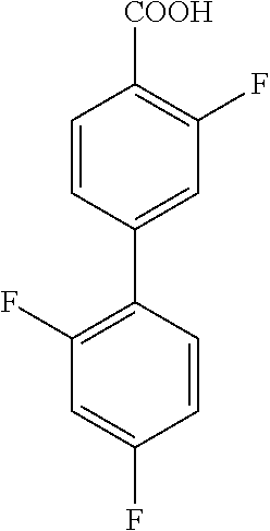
C1=C(F)C=CC(C2=CC(F)=C([COOH])C=C2)=C1F
